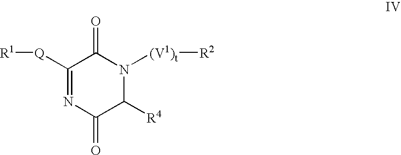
C1([Q][R1])=NC(=O)C([R4])N([(V1)t][R2])C1=O
